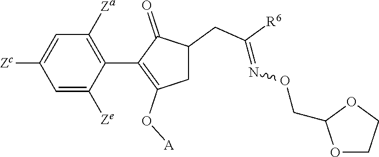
C1=C([Ze])C(C2=C(O[A])CC(CC([R6])=NOCC3OCCO3)C2=O)=C([Za])C=C1[Zc]
